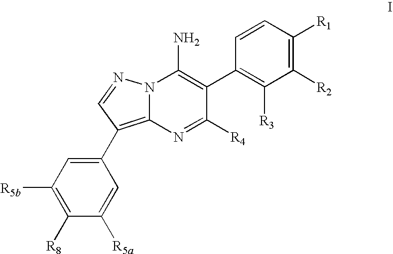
C1([R2])=C([R1])C=CC(C2=C(N)N3C(=C(C4=CC([R5b])=C([R8])C([R5a])=C4)C=N3)N=C2[R4])=C1[R3]
